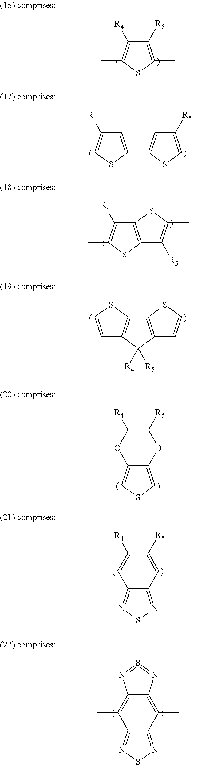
C1([R5])=C(C)SC(C)=C1[R4].C1=C(C2=CC([R5])=C(C)S2)SC(C)=C1[R4].C12=C(SC(C)=C1[R4])C([R5])=C(C)S2.C1=C(C)SC2=C1C([R5])([R4])C1=C2SC(C)=C1.C12=C(C)SC(C)=C1OC([R4])C([R5])O2.C12=NSN=C1C(C)=C([R4])C([R5])=C2C.C12=NSN=C1C(C)=C1C(=C2C)N=S=N1
